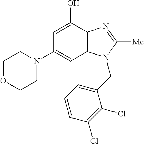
N1(C2=CC3=C(C(O)=C2)N=C([Me])N3CC2=CC=CC(Cl)=C2Cl)CCOCC1
